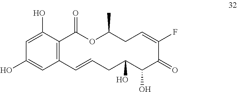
C12=C(C(O)=CC(O)=C1)C(=O)OC(C)CC=C(F)C(=O)C(O)C(O)CC=C2
